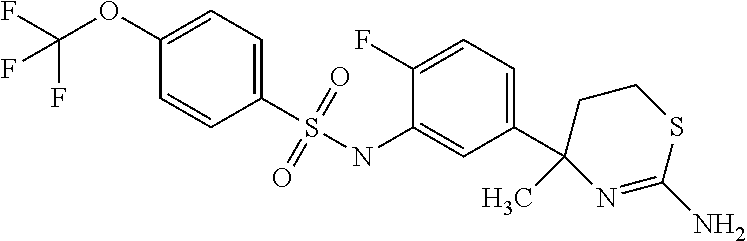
C1(OC(F)(F)F)=CC=C(S(NC2=CC(C3(C)N=C(N)SCC3)=CC=C2F)(=O)=O)C=C1
